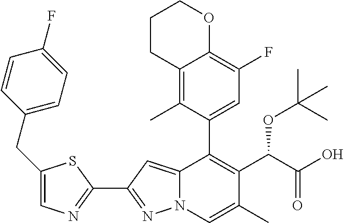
C12=CC(C3=NC=C(CC4=CC=C(F)C=C4)S3)=NN1C=C(C)C(C(C(O)=O)OC(C)(C)C)=C2C1=CC(F)=C2C(=C1C)CCCO2
